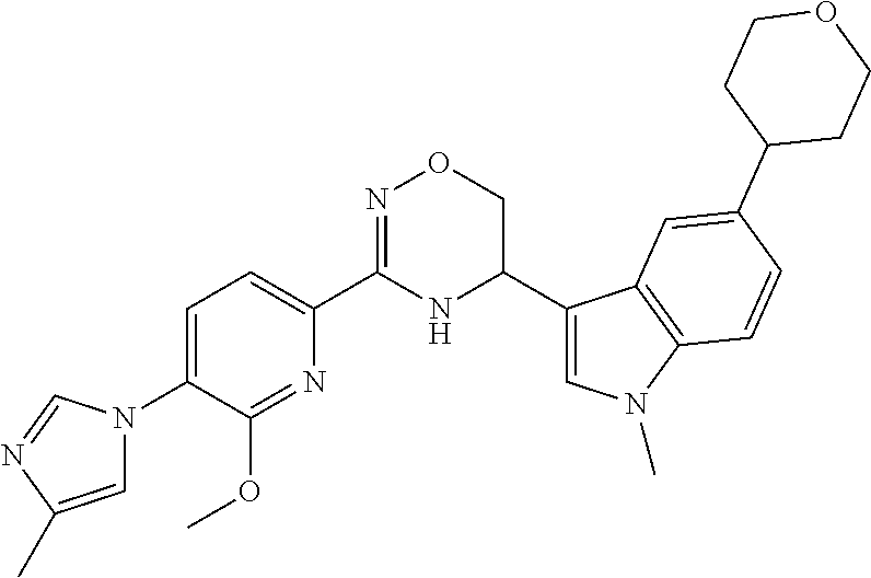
N1=C(C2=CC=C(N3C=C(C)N=C3)C(OC)=N2)NC(C2=CN(C)C3=C2C=C(C2CCOCC2)C=C3)CO1
